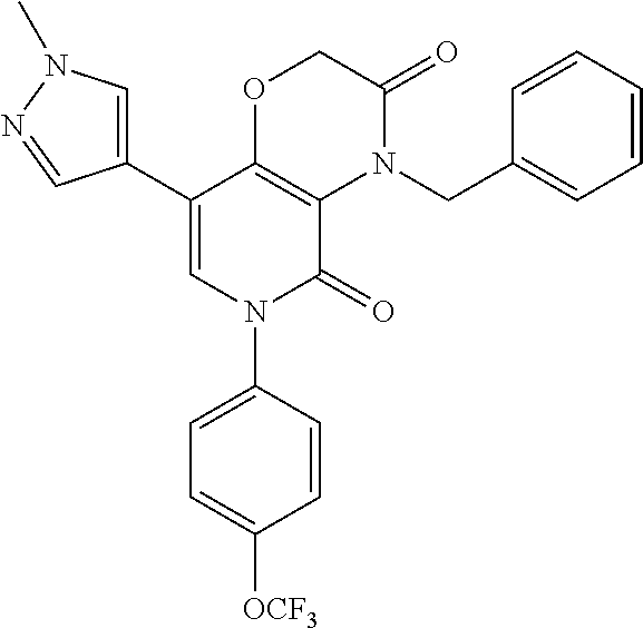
C12=C(C(C3=CN(C)N=C3)=CN(C3=CC=C([OCF3])C=C3)C1=O)OCC(=O)N2CC1=CC=CC=C1
